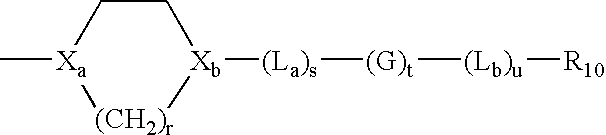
[Xa]1(C)CC[Xb]([(La)s][(G)t][(Lb)u][R10])[(CH2)r]1
